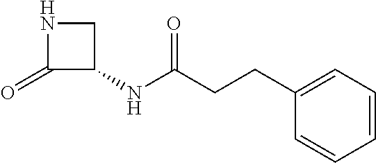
N1C(=O)C(NC(CCC2=CC=CC=C2)=O)C1
